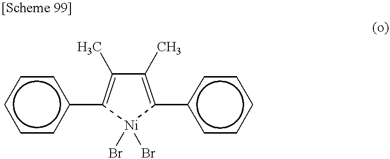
C1(C)=C(c2ccccc2)[Ni](Br)(Br)C(c2ccccc2)=C1C
